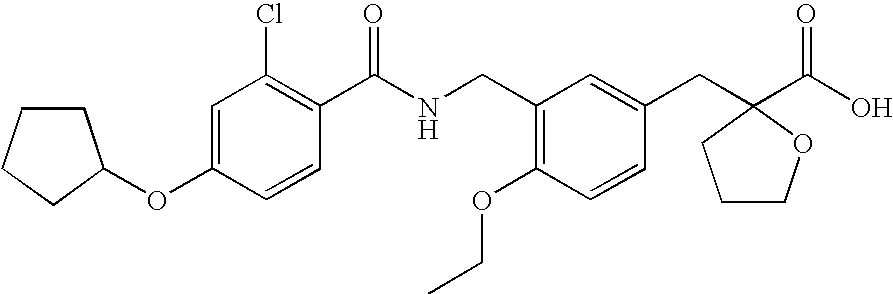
C1=C(OC2CCCC2)C=CC(C(NCC2=C(OCC)C=CC(CC3(C(O)=O)CCCO3)=C2)=O)=C1Cl
